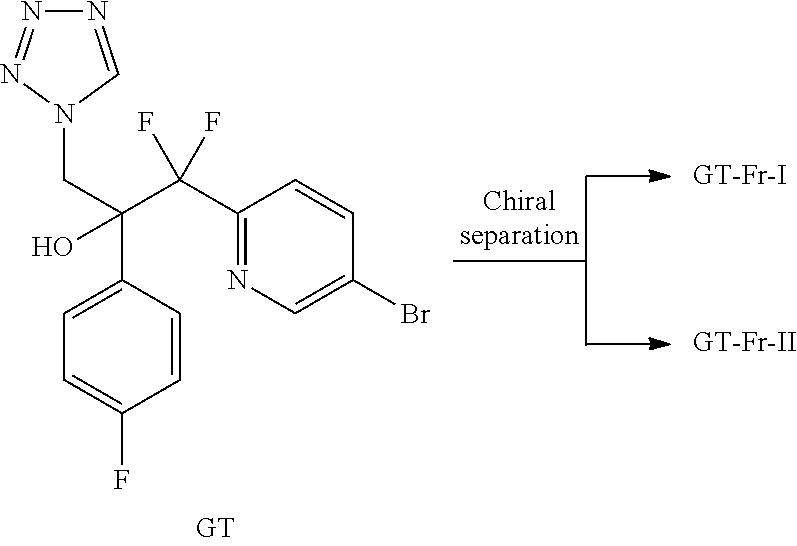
N1=CN(CC(C2=CC=C(F)C=C2)(O)C(C2=NC=C(Br)C=C2)(F)F)N=N1
